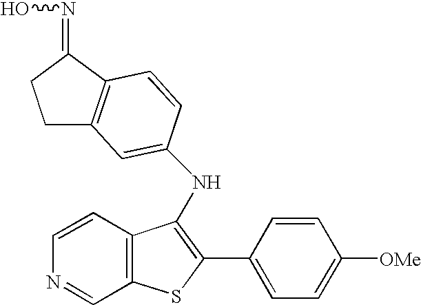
C1C2=C(C(=NO)C1)C=CC(NC1=C(C3=CC=C([OMe])C=C3)SC3=C1C=CN=C3)=C2
